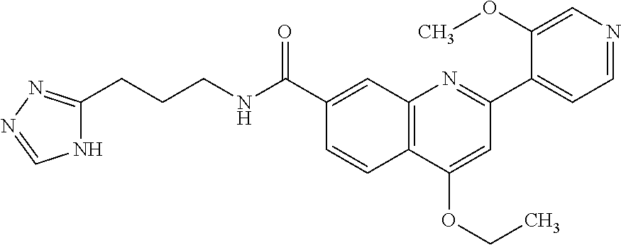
C1(C(NCCCC2=NN=CN2)=O)=CC2=C(C=C1)C(OCC)=CC(C1=CC=NC=C1OC)=N2
